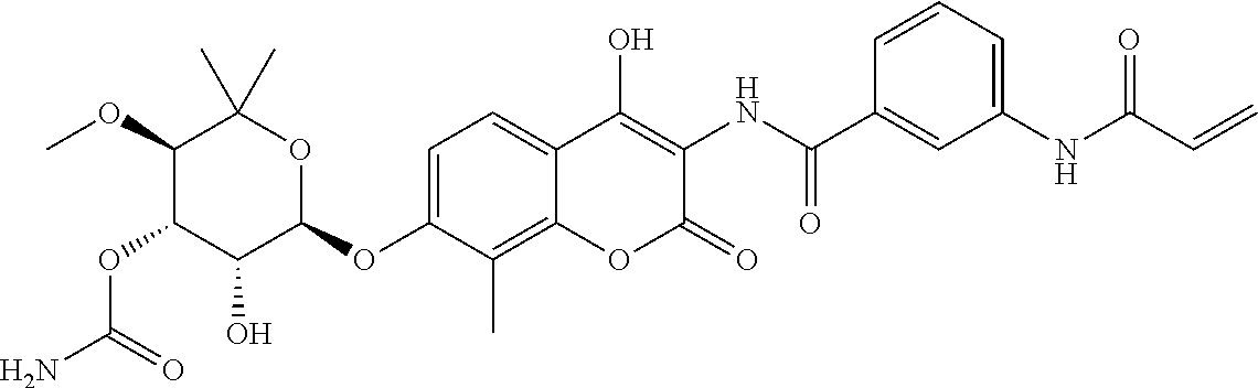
NC(=O)OC1C(O)C(OC2=CC=C3C(=C2C)OC(=O)C(NC(=O)C2=CC(NC(C=C)=O)=CC=C2)=C3O)OC(C)(C)C1OC
